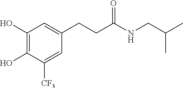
C1(O)=C(O)C([CF3])=CC(CCC(NCC(C)C)=O)=C1
